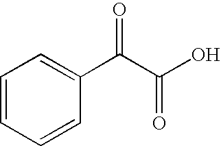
C1=CC=CC(C(C(=O)O)=O)=C1
